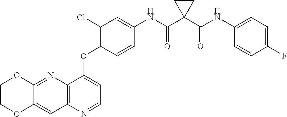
C12=C(N=CC=C1OC1=C(Cl)C=C(NC(C3(C(NC4=CC=C(F)C=C4)=O)CC3)=O)C=C1)C=C1C(=N2)OCCO1
